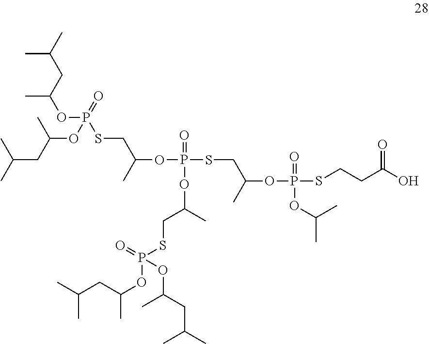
CC(OP(SCC(OP(SCC(OP(SCCC(O)=O)(=O)OC(C)C)C)(=O)OC(CSP(OC(CC(C)C)C)(=O)OC(CC(C)C)C)C)C)(=O)OC(CC(C)C)C)CC(C)C
